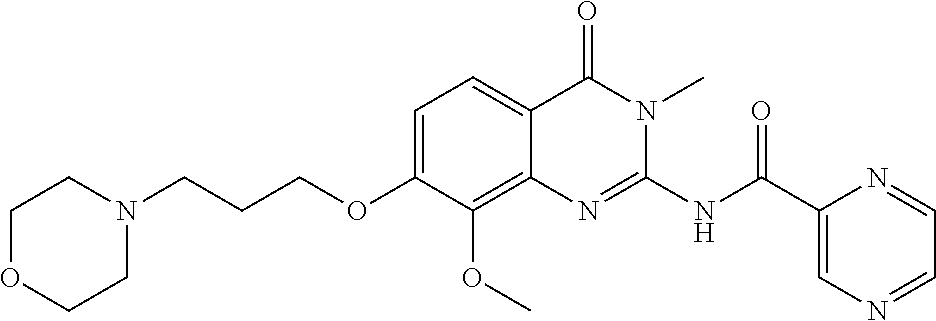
N(C(C1=CN=CC=N1)=O)C1=NC2=C(OC)C(OCCCN3CCOCC3)=CC=C2C(=O)N1C
